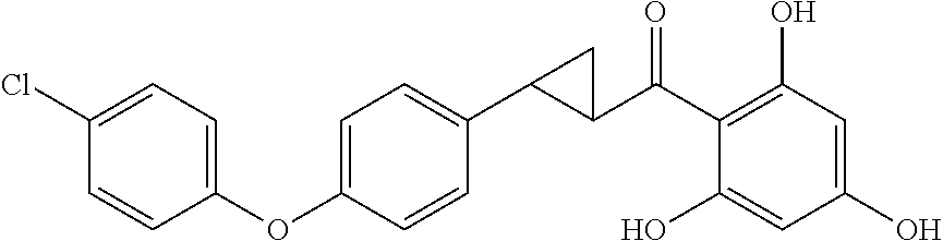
C1(C(C2=C(O)C=C(O)C=C2O)=O)C(C2=CC=C(OC3=CC=C(Cl)C=C3)C=C2)C1
